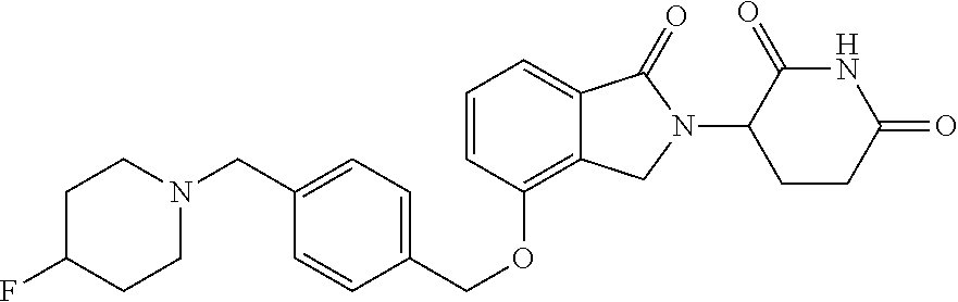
C1(=O)C(N2C(=O)C3=CC=CC(OCC4=CC=C(CN5CCC(F)CC5)C=C4)=C3C2)CCC(=O)N1
